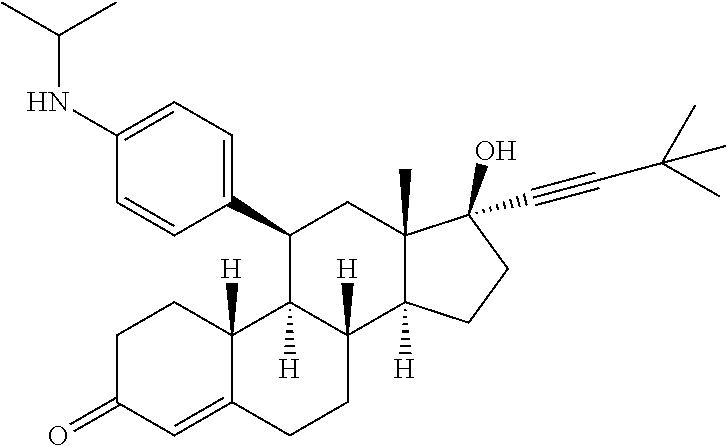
C1C(=O)C=C2C([H])(C1)C1([H])C([H])(CC2)C2([H])C(C)(CC1C1=CC=C(NC(C)C)C=C1)C(O)(C#CC(C)(C)C)CC2
